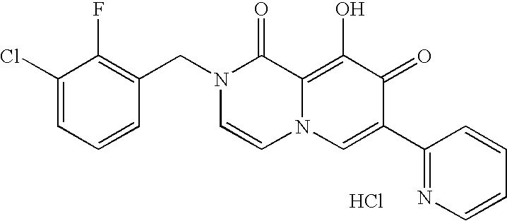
C1(CN2C=CN3C(=C(O)C(=O)C(C4=NC=CC=C4)=C3)C2=O)=C(F)C(Cl)=CC=C1.Cl
